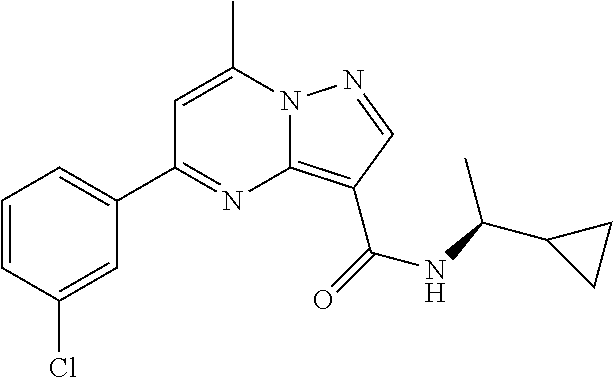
C1=CC(Cl)=CC(C2=NC3=C(C(=O)NC(C4CC4)C)C=NN3C(C)=C2)=C1
